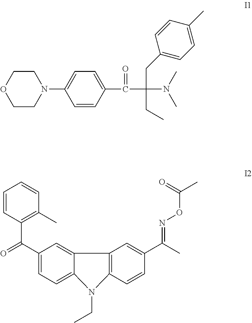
C1CN(C2=CC=C(C(C(N(C)C)(CC3=CC=C(C)C=C3)CC)=O)C=C2)CCO1.C1(C(=O)C2=C(C)C=CC=C2)=CC=C2C(=C1)C1=C(N2CC)C=CC(C(=NOC(C)=O)C)=C1
